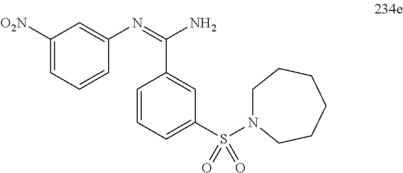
C1([O2N])=CC=CC(N=C(N)C2=CC(S(N3CCCCCC3)(=O)=O)=CC=C2)=C1
